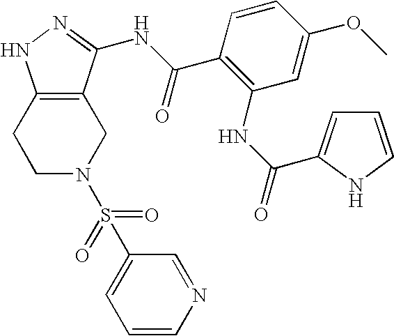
C1C2=C(CCN1S(C1=CC=CN=C1)(=O)=O)NN=C2NC(C1=C(NC(=O)C2=CC=CN2)C=C(OC)C=C1)=O
